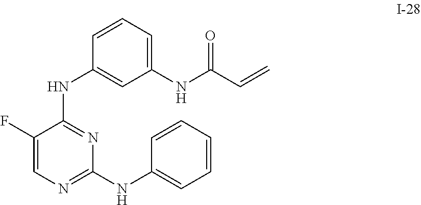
C1(NC(C=C)=O)=CC=CC(NC2=NC(NC3=CC=CC=C3)=NC=C2F)=C1
